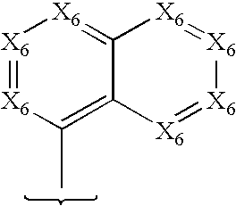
[X6]1=[X6]C(C)=C2C(=[X6]1)[X6]=[X6][X6]=[X6]2
